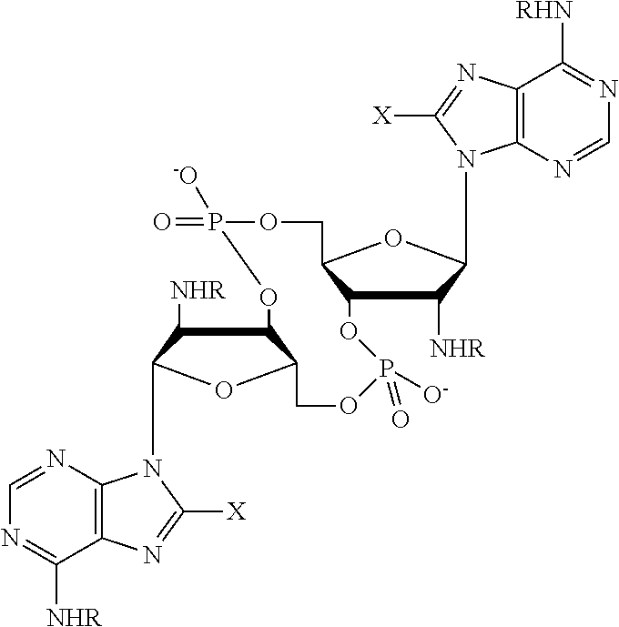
N1=C([RHN])C2=C(N=C1)N(C1C([NHR])C3C(O1)COP(=O)([-O])OC1C([NHR])C(N4C5=C(C([NHR])=NC=N5)N=C4[X])OC1COP([O-])(=O)O3)C([X])=N2
